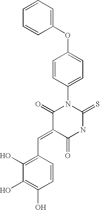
O=C1C(=CC2=C(O)C(O)=C(O)C=C2)C(=O)NC(=S)N1C1=CC=C(OC2=CC=CC=C2)C=C1
